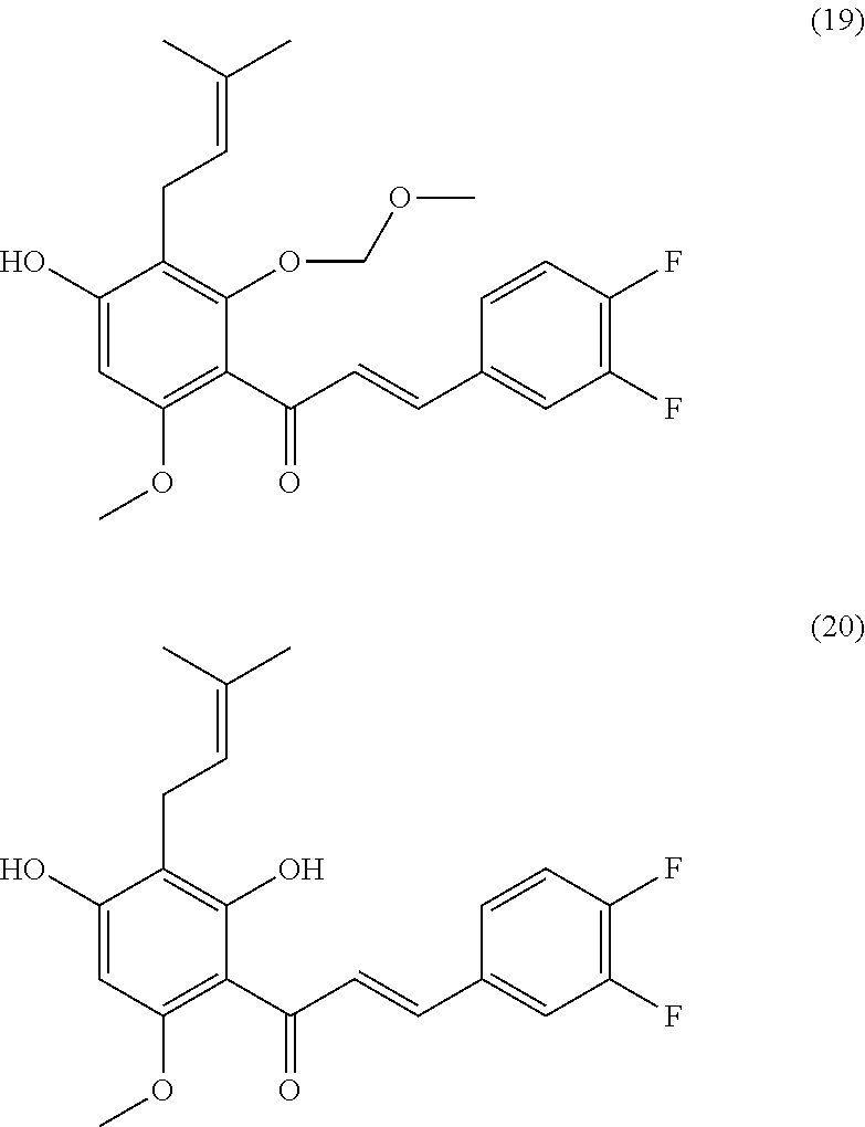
C1(O)=CC(OC)=C(C(C=CC2=CC(F)=C(F)C=C2)=O)C(O)=C1CC=C(C)C.C1(O)=CC(OC)=C(C(C=CC2=CC(F)=C(F)C=C2)=O)C(OCOC)=C1CC=C(C)C
